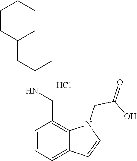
C1=CC=C2C(=C1CNC(CC1CCCCC1)C)N(CC(O)=O)C=C2.Cl
